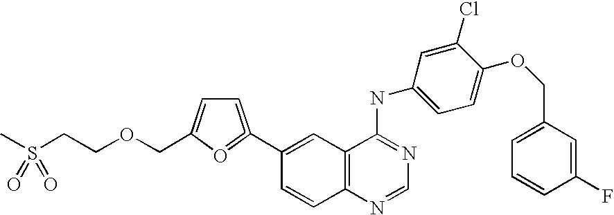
C1(C2=CC=C(COCCS(=O)(=O)C)O=2)=CC2=C(C=C1)N=CN=C2NC1=CC=C(OCC2=CC=CC(F)=C2)C(Cl)=C1
